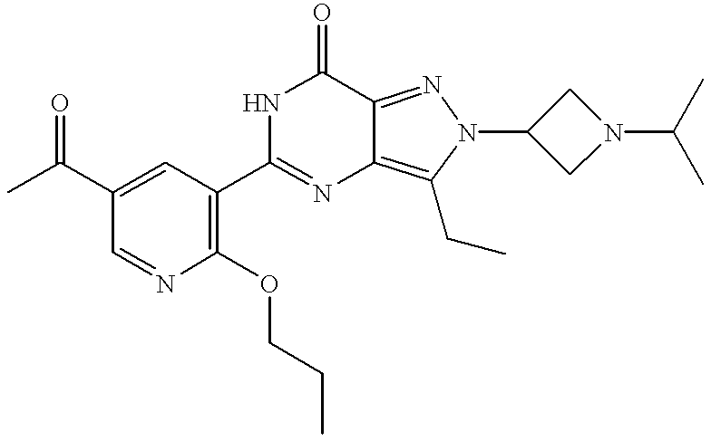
CC(C1=CC(C2=NC3=C(CC)N(C4CN(C(C)C)C4)N=C3C(=O)N2)=C(OCCC)N=C1)=O
